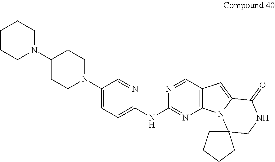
C1(N2CCCCC2)CCN(C2=CC=C(NC3=NC4=C(C=N3)C=C3N4C4(CNC3=O)CCCC4)N=C2)CC1
